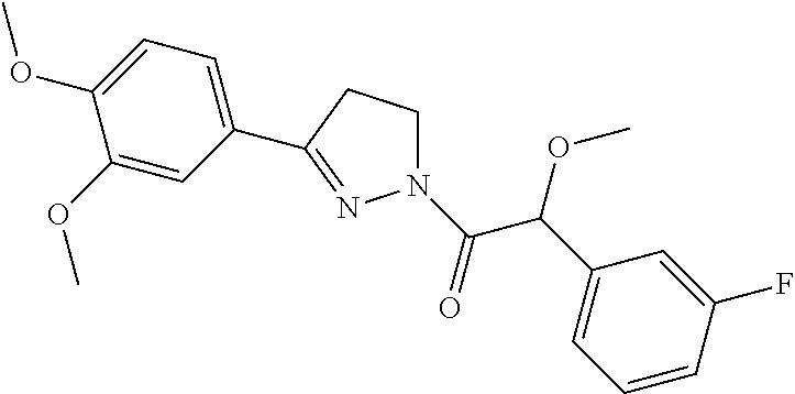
N1(C(C(C2=CC=CC(F)=C2)OC)=O)CCC(C2=CC=C(OC)C(OC)=C2)=N1
